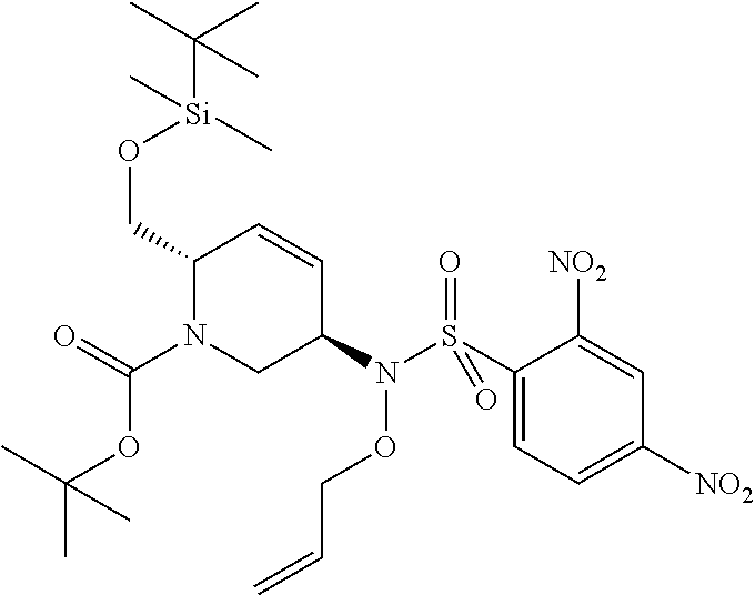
C1(CO[Si](C)(C(C)(C)C)C)N(C(=O)OC(C)(C)C)CC(N(S(C2=CC=C([NO2])C=C2[NO2])(=O)=O)OCC=C)C=C1
